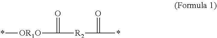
*[OR1O]C([R2]C(*)=O)=O
